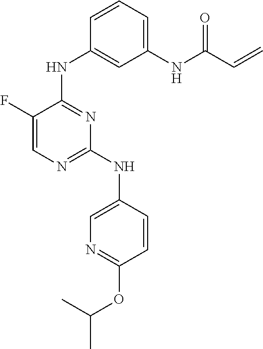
C1(F)=CN=C(NC2=CN=C(OC(C)C)C=C2)N=C1NC1=CC(NC(C=C)=O)=CC=C1
